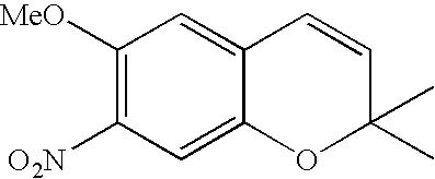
C1([MeO])=C([O2N])C=C2C(=C1)C=CC(C)(C)O2
